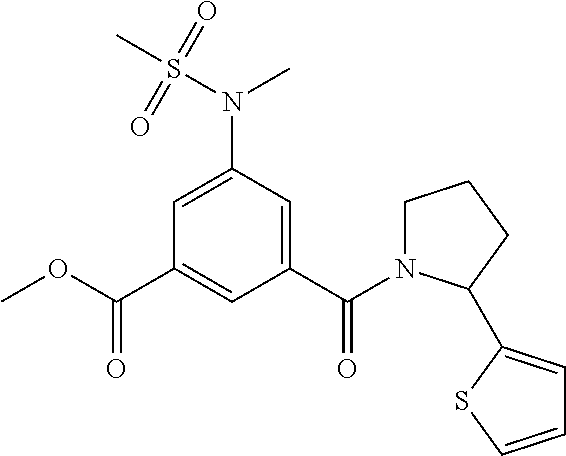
COC(C1=CC(C(=O)N2CCCC2C2=CC=CS2)=CC(N(S(C)(=O)=O)C)=C1)=O
